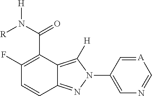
C12=NN(C3=CN=C[A]=C3)C([H])=C1C(C(N([H])[R])=O)=C(F)C=C2
